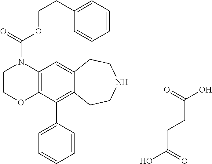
OC(=O)CCC(O)=O.C1COC2=C(N1C(=O)OCCC1=CC=CC=C1)C=C1C(=C2C2=CC=CC=C2)CCNCC1
